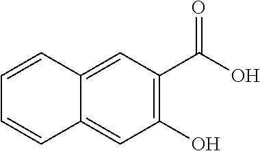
C1(O)=C(C(O)=O)C=C2C(=C1)C=CC=C2
